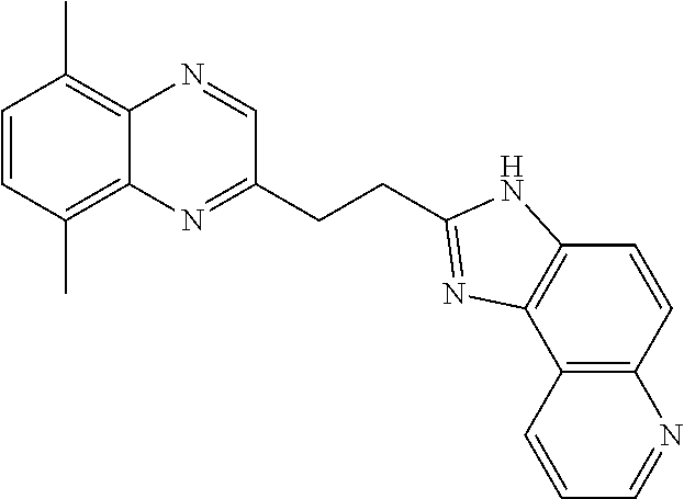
C1=CC(C)=C2C(=C1C)N=CC(CCC1=NC3=C(N1)C=CC1=C3C=CC=N1)=N2
